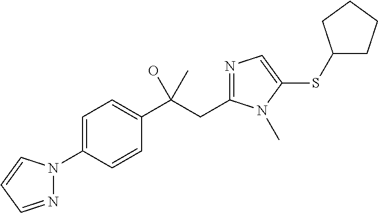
C1=C(N2N=CC=C2)C=CC(C(CC2=NC=C(SC3CCCC3)N2C)(O)C)=C1
